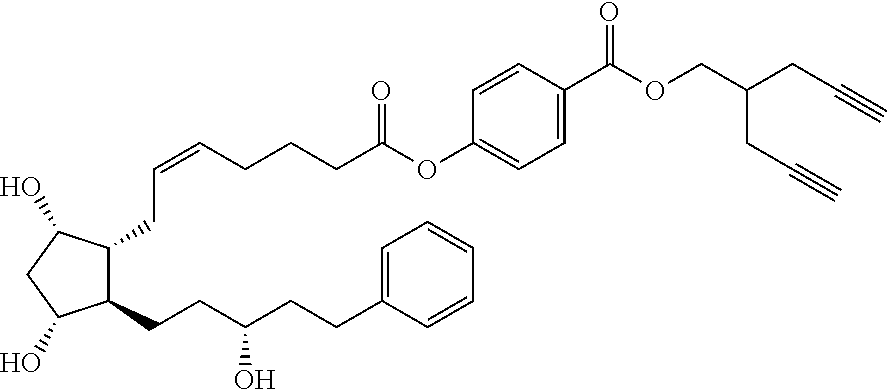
C1(CCC(CCC2=CC=CC=C2)O)C(CC=CCCCC(OC2=CC=C(C(OCC(CC#C)CC#C)=O)C=C2)=O)C(O)CC1O
